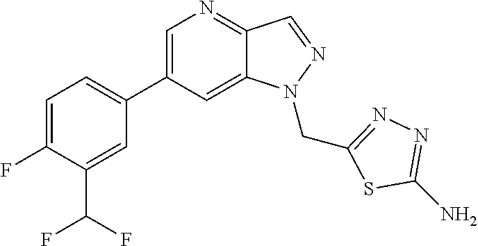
C1(C2=CC=C(F)C(C(F)F)=C2)=CN=C2C(=C1)N(CC1=NN=C(N)S1)N=C2
